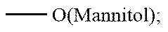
C[O(Mannitol)]
